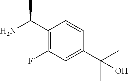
C1(C(N)C)=C(F)C=C(C(C)(C)O)C=C1
